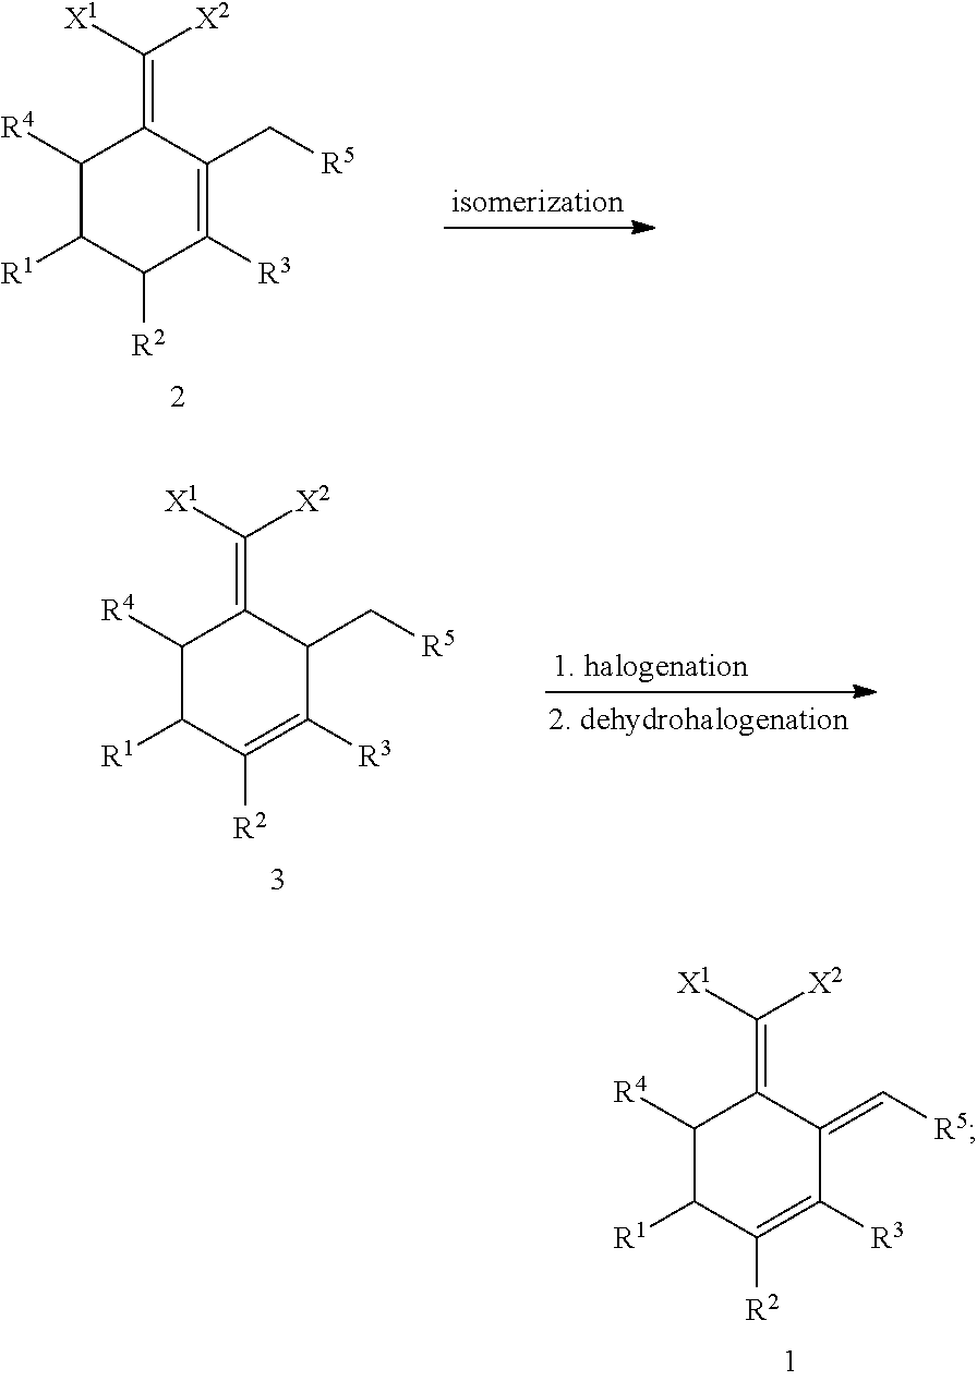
C1([R4])C([R1])C([R2])=C([R3])C(=C[R5])C1=C([X1])[X2].C1([R4])C([R1])C([R2])C([R3])=C(C[R5])C1=C([X1])[X2].C1([R4])C([R1])C([R2])=C([R3])C(C[R5])C1=C([X1])[X2]
